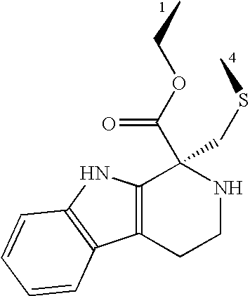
C12=C(C(C(OCC)=O)(CSC)NCC1)NC1=C2C=CC=C1
